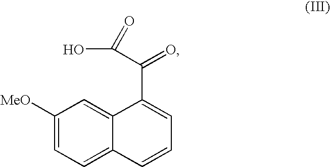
C1([MeO])=CC=C2C(=C1)C(C(=O)C(O)=O)=CC=C2
